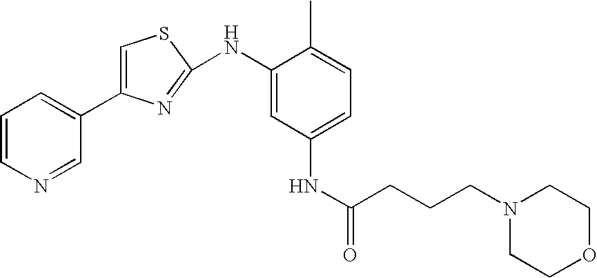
C1=CN=CC(C2=CSC(NC3=CC(NC(=O)CCCN4CCOCC4)=CC=C3C)=N2)=C1
